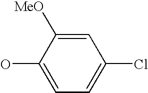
OC1=CC=C(Cl)C=C1[MeO]
